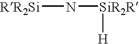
[RR2Si]N[SiR2R][H]
